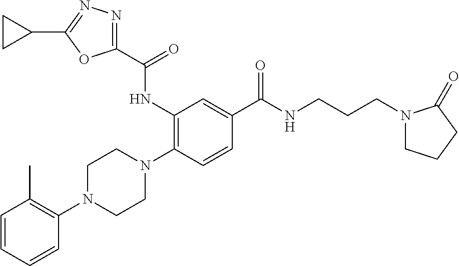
C1=CC=CC(N2CCN(C3=C(NC(C4=NN=C(C5CC5)O4)=O)C=C(C(NCCCN4CCCC4=O)=O)C=C3)CC2)=C1C
